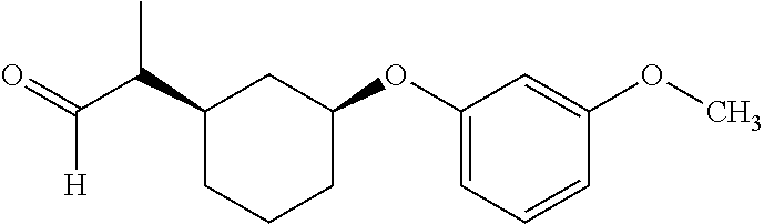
C1(C(C(=O)[H])C)CCCC(OC2=CC=CC(OC)=C2)C1
